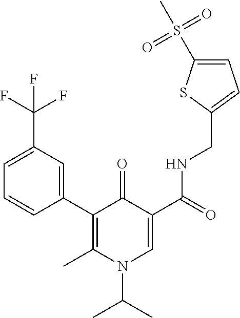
C1=CC(C2=C(C)N(C(C)C)C=C(C(=O)NCC3=CC=C(S(C)(=O)=O)S3)C2=O)=CC(C(F)(F)F)=C1
